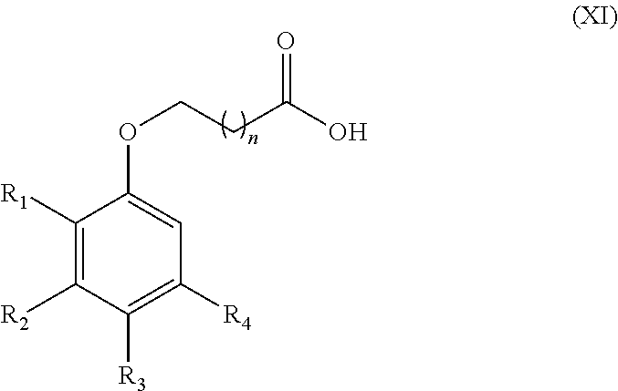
C1([R1])=C([R2])C([R3])=C([R4])C=C1OCCC(O)=O
